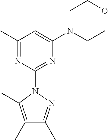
C1(C)=NC(N2C(C)=C(C)C(C)=N2)=NC(N2CCOCC2)=C1
